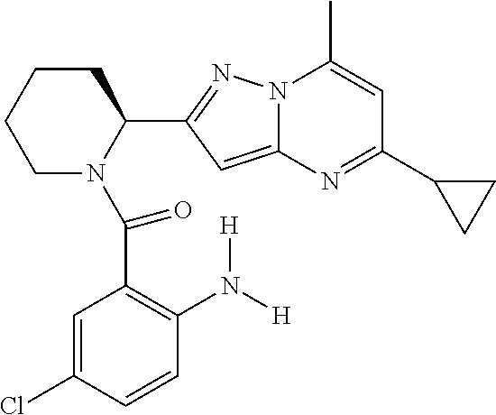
C1N(C(C2=C(N([H])[H])C=CC(Cl)=C2)=O)C(C2=NN3C(=C2)N=C(C2CC2)C=C3C)CCC1
